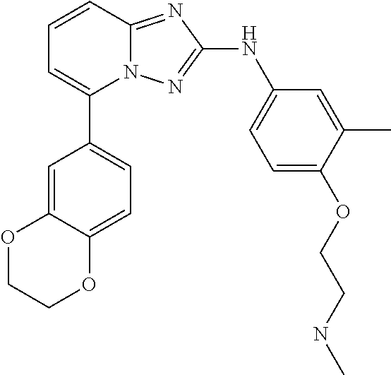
C1=CC2=NC(NC3=CC=C(OCCNC)C(C)=C3)=NN2C(C2=CC=C3C(=C2)OCCO3)=C1
